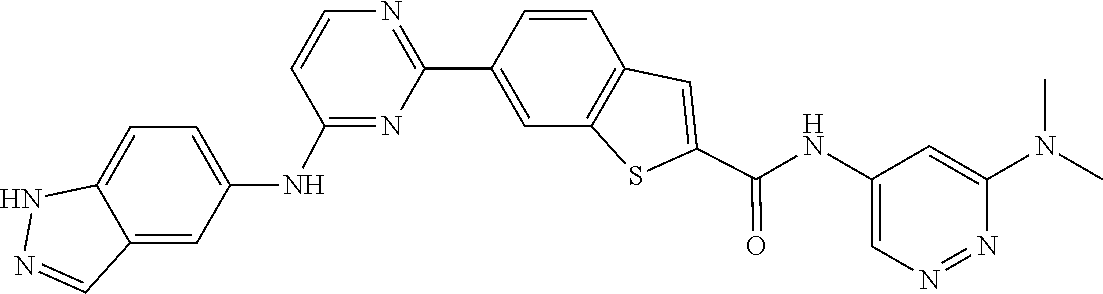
C1=CC2=C(C=C1C1=NC=CC(NC3=CC=C4C(=C3)C=NN4)=N1)SC(C(NC1=CN=NC(N(C)C)=C1)=O)=C2
